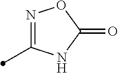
N1=C(C)NC(=O)O1
